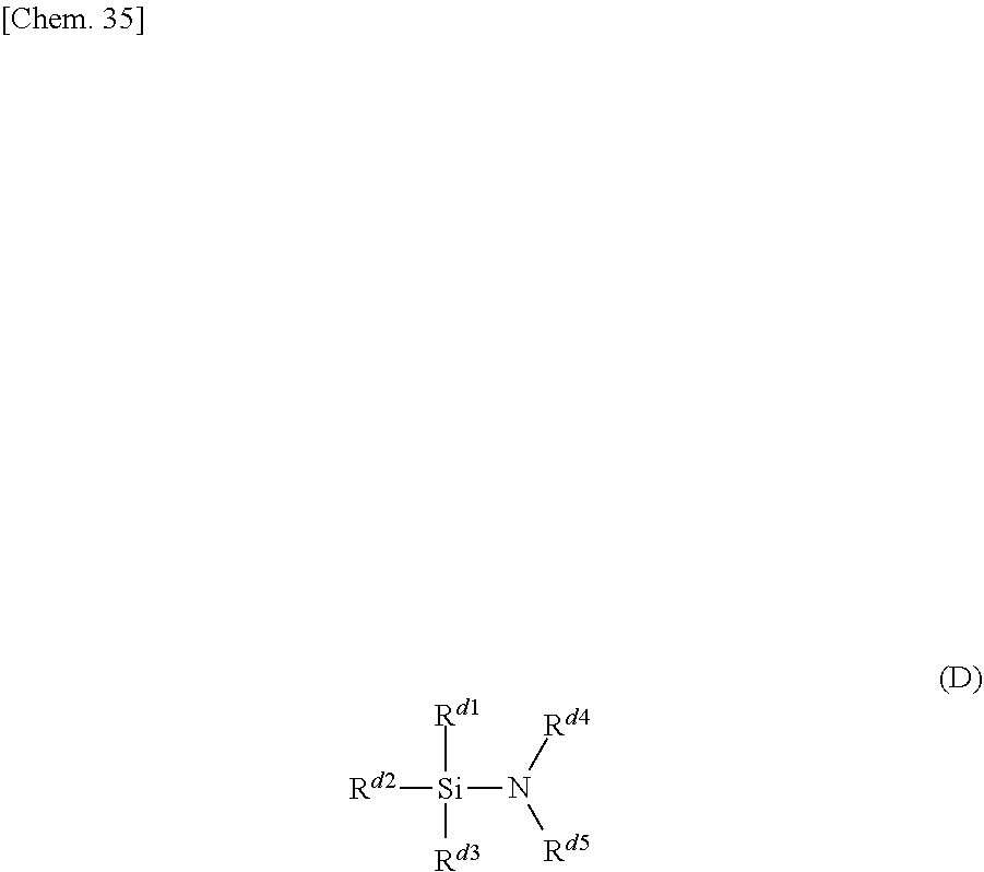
[Rd2][Si](N([Rd4])[Rd5])([Rd1])[Rd3]
